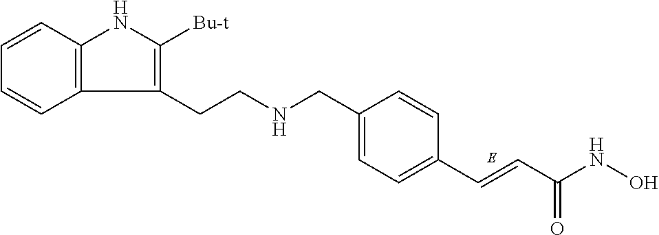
C(C1=CC=C(C=CC(NO)=O)C=C1)NCCC1=C([Bu-t])NC2=C1C=CC=C2
